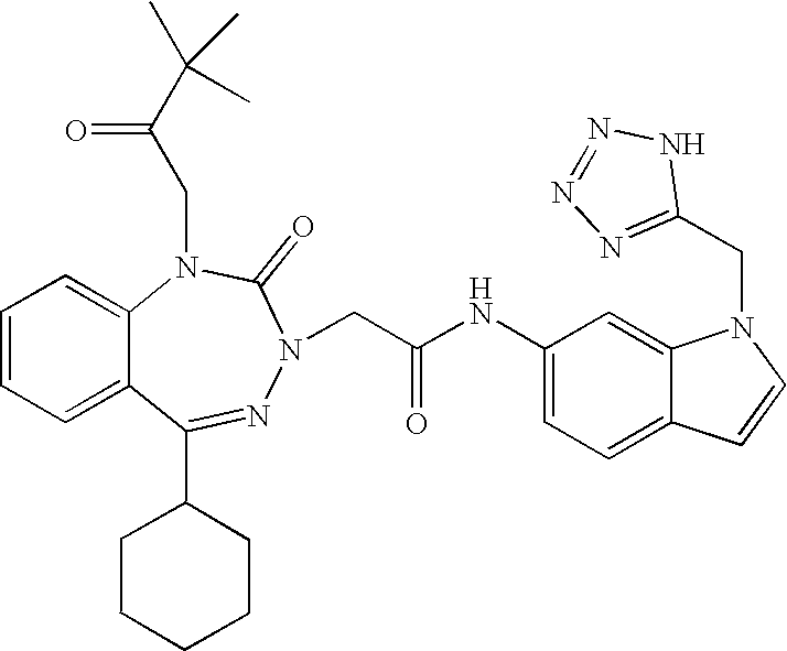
C1=CC=C2C(=C1)N(CC(C(C)(C)C)=O)C(=O)N(CC(NC1=CC=C3C(=C1)N(CC1=NN=NN1)C=C3)=O)N=C2C1CCCCC1
